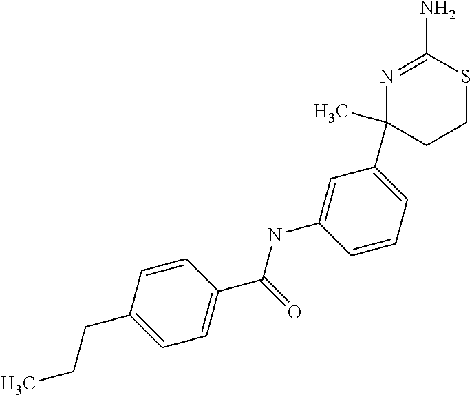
N1=C(N)SCCC1(C)C1=CC=CC(NC(=O)C2=CC=C(CCC)C=C2)=C1
